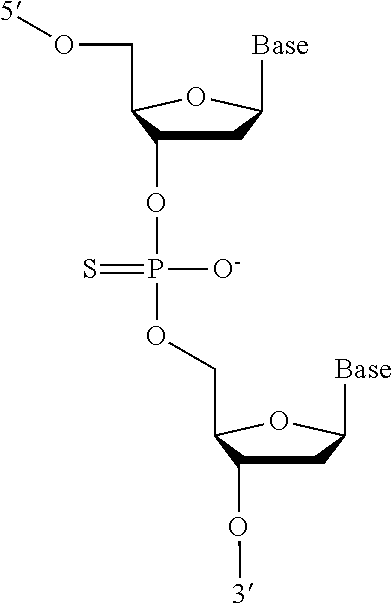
C1C(OP(OCC2C(O[3])CC([Base])O2)(=S)[O-])C(CO[5])OC1[Base]
